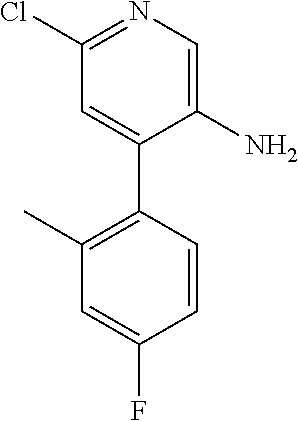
NC1=CN=C(Cl)C=C1C1=C(C)C=C(F)C=C1
